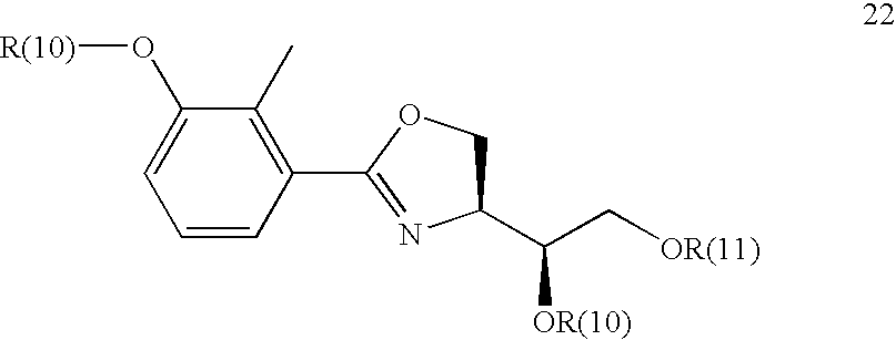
C1=CC(C2=NC(C([OR(10)])C[OR(11)])CO2)=C(C)C(O[R(10)])=C1
